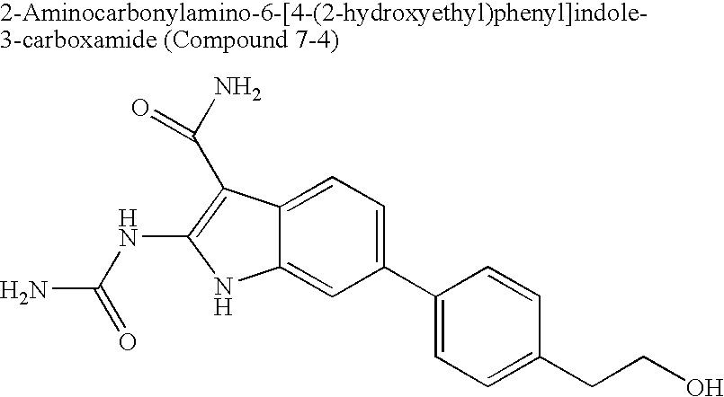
C1(C2=CC=C(CCO)C=C2)=CC=C2C(=C1)NC(NC(N)=O)=C2C(N)=O
